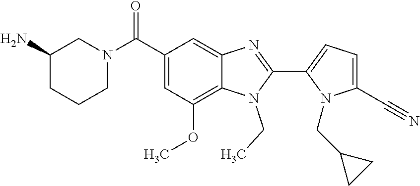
C1=C(C#N)N(CC2CC2)C(C2=NC3=CC(C(N4CCCC(N)C4)=O)=CC(OC)=C3N2CC)=C1
